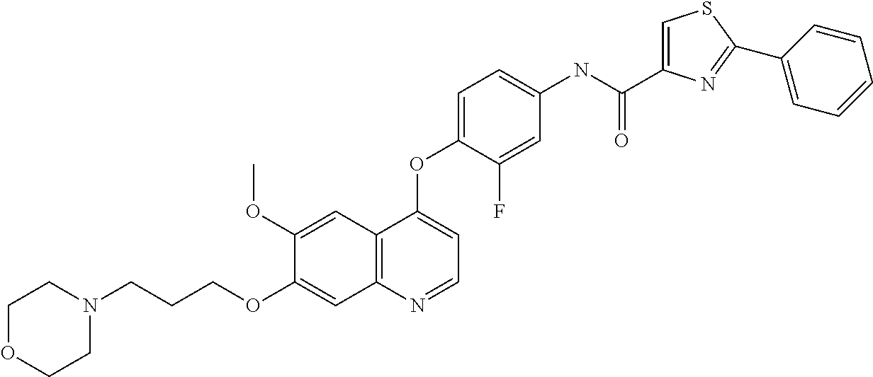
C1(OC)=CC2=C(C=C1OCCCN1CCOCC1)N=CC=C2OC1=CC=C(NC(C2=CSC(C3=CC=CC=C3)=N2)=O)C=C1F
